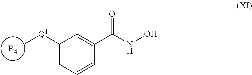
[B4].C1([Q1]C)=CC=CC(C(NO)=O)=C1
